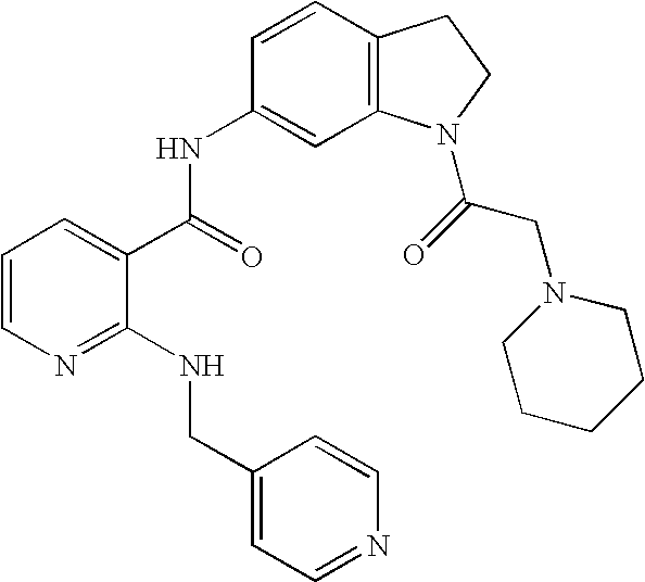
C1=CN=C(NCC2=CC=NC=C2)C(C(NC2=CC3=C(C=C2)CCN3C(CN2CCCCC2)=O)=O)=C1
